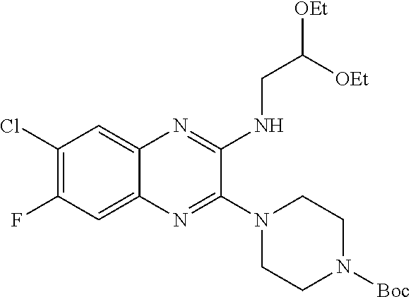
C12=CC(F)=C(Cl)C=C1N=C(NCC([OEt])[OEt])C(N1CCN([Boc])CC1)=N2
